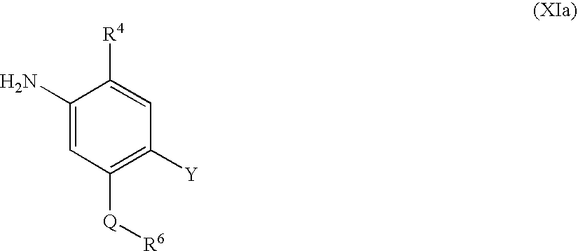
C1(N)=CC([Q][R6])=C([Y])C=C1[R4]
